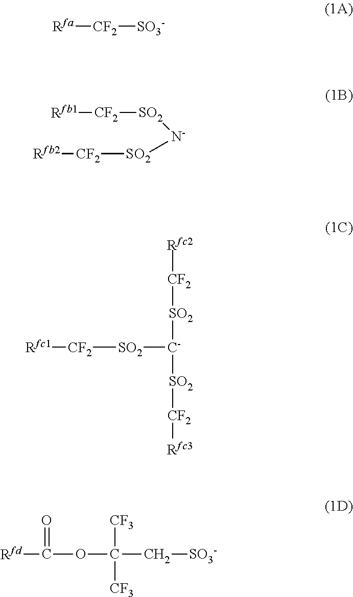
[Rfa][CF2][SO3-].[Rfb1][CF2][SO2][N-][SO2][CF2][Rfb2].[Rfc2][CF2][SO2][C-]([SO2][CF2][Rfc3])[SO2][CF2][Rfc1].[Rfd]C(OC(C[SO3-])([CF3])[CF3])=O
